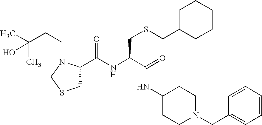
C1(C(NC(C(=O)NC2CCN(CC3=CC=CC=C3)CC2)CSCC2CCCCC2)=O)CSCN1CCC(C)(C)O
